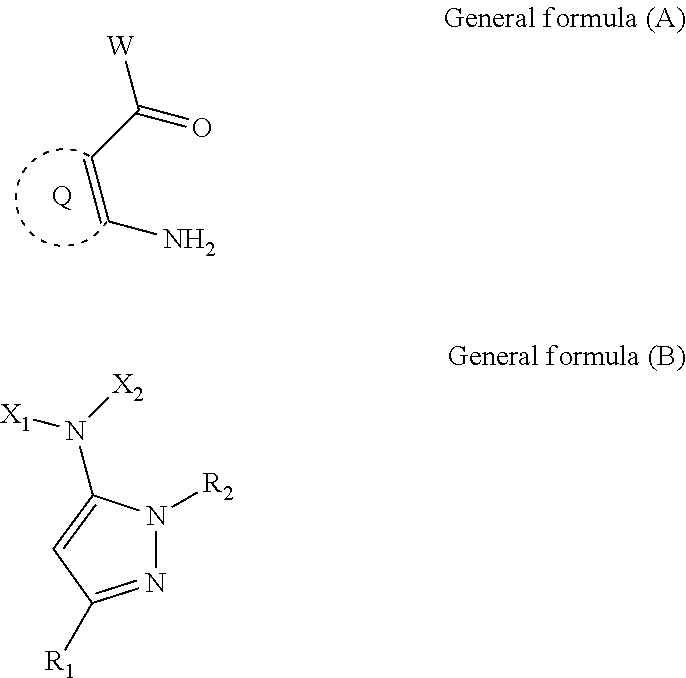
[Q].C(=CN)C(=O)[W].[X1]N(C1=CC([R1])=NN1[R2])[X2]
